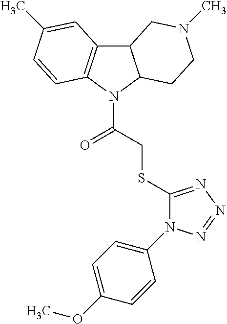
C12C3=C(N(C(CSC4=NN=NN4C4=CC=C(OC)C=C4)=O)C1CCN(C)C2)C=CC(C)=C3
